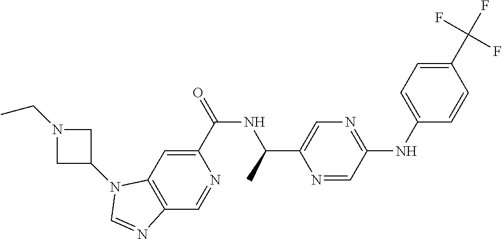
C1(C(=O)NC(C)C2=CN=C(NC3=CC=C(C(F)(F)F)C=C3)C=N2)=CC2=C(C=N1)N=CN2C1CN(CC)C1
